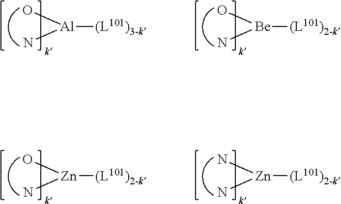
[Al](N)(O)[(L101)3-k].[Be](N)(O)[(L101)2-k].[Zn](N)(O)[(L101)2-k].[Zn](N)(N)[(L101)2-k]
